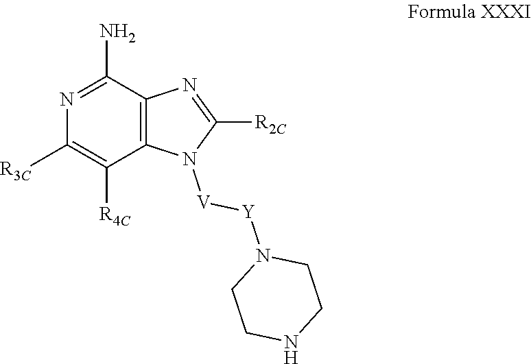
N1=C(N)C2=C(C([R4C])=C1[R3C])N([V][Y]N1CCNCC1)C([R2C])=N2
